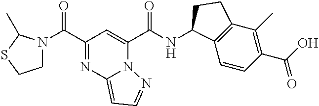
C(C1=NC2=CC=NN2C(C(NC2C3=C(C(C)=C(C(O)=O)C=C3)CC2)=O)=C1)(=O)N1CCSC1C
